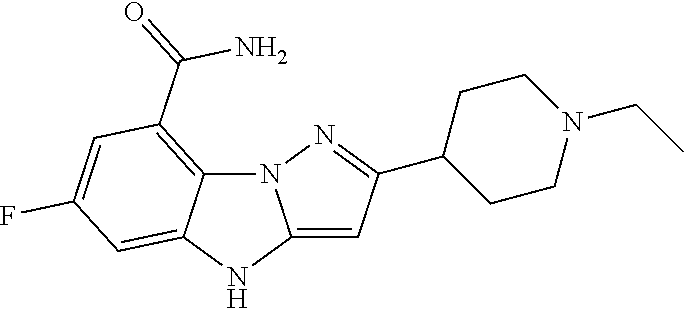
N12C3=C(C(=O)N)C=C(F)C=C3NC1=CC(C1CCN(CC)CC1)=N2
